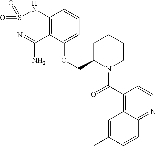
C12=C(C(OCC3N(C(C4=C5C(=NC=C4)C=CC(C)=C5)=O)CCCC3)=CC=C1)C(N)=NS(=O)(=O)N2
